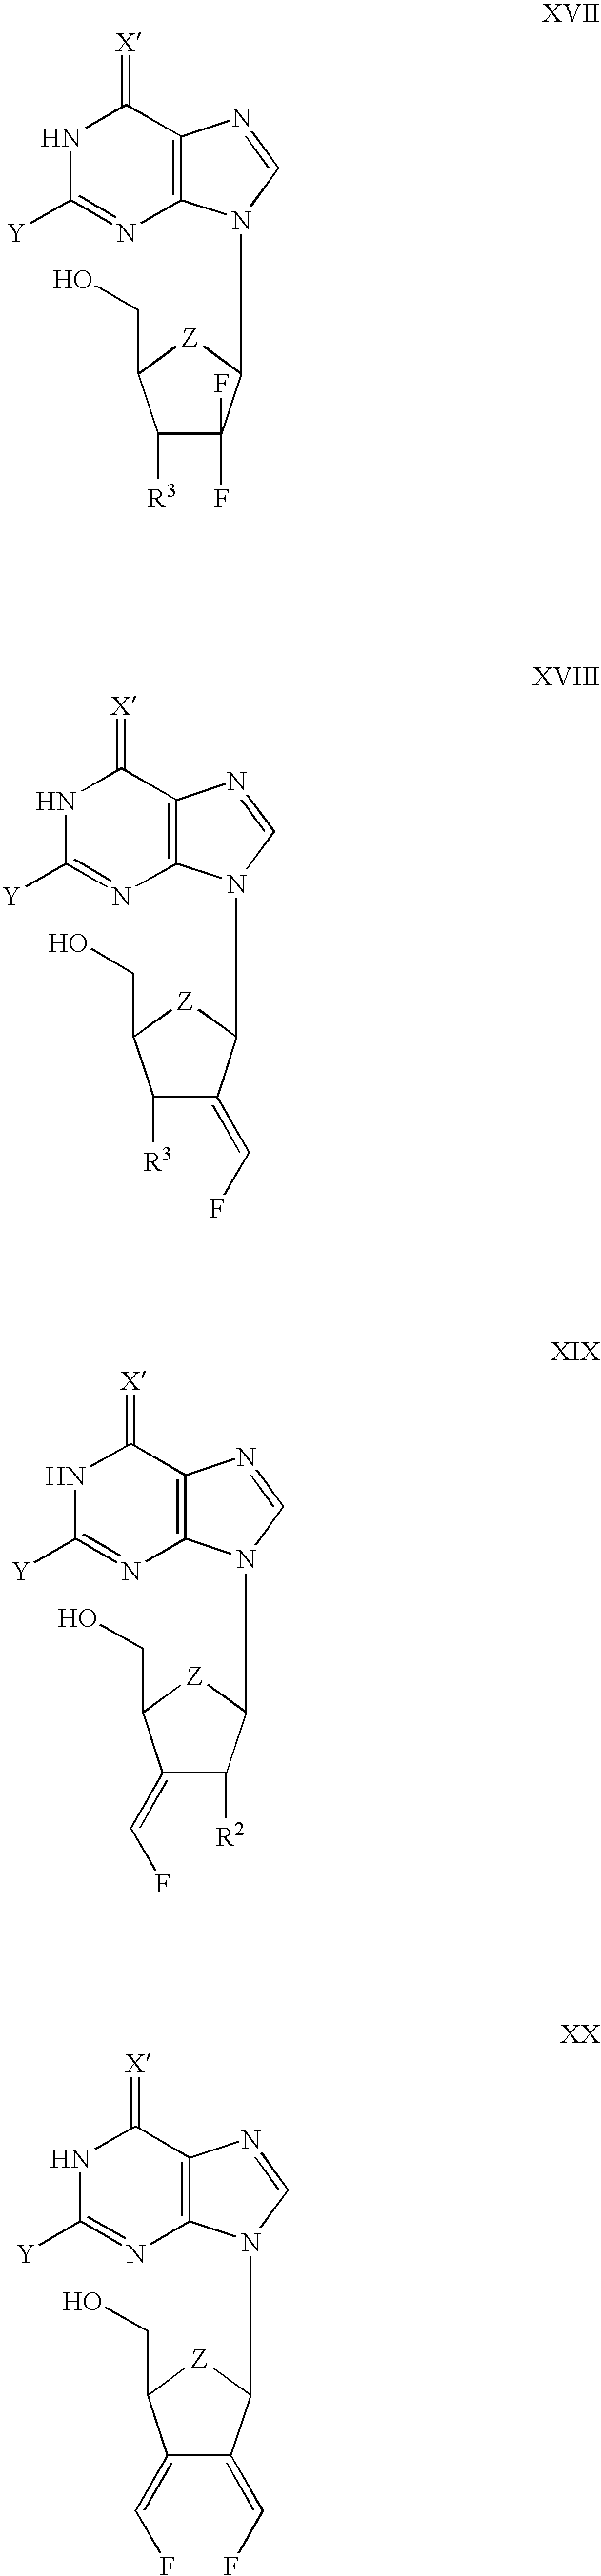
C1([R3])C(F)(F)C(N2C3=C(N=C2)C(=[X])NC([Y])=N3)[Z]C1CO.C1([R3])C(=CF)C(N2C3=C(N=C2)C(=[X])NC([Y])=N3)[Z]C1CO.C1(=CF)C([R2])C(N2C3=C(N=C2)C(=[X])NC([Y])=N3)[Z]C1CO.C1(=CF)C(=CF)C(N2C3=C(N=C2)C(=[X])NC([Y])=N3)[Z]C1CO
